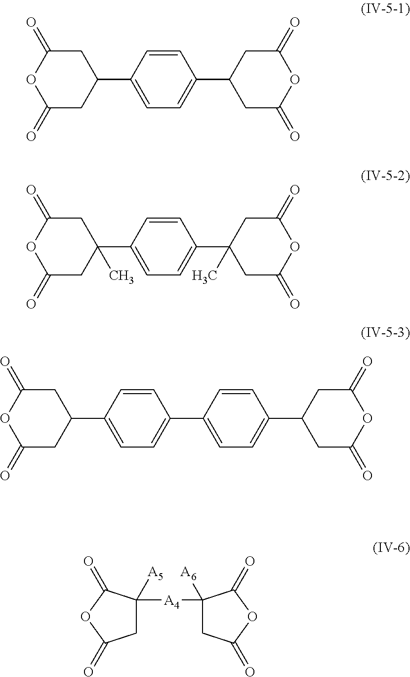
C1=CC(C2CC(=O)OC(=O)C2)=CC=C1C1CC(=O)OC(=O)C1.C1=CC(C2(C)CC(=O)OC(=O)C2)=CC=C1C1(C)CC(=O)OC(=O)C1.C1=CC(C2CC(=O)OC(=O)C2)=CC=C1C1=CC=C(C2CC(=O)OC(=O)C2)C=C1.C1C([A4]C2([A6])CC(=O)OC2=O)([A5])C(=O)OC1=O
